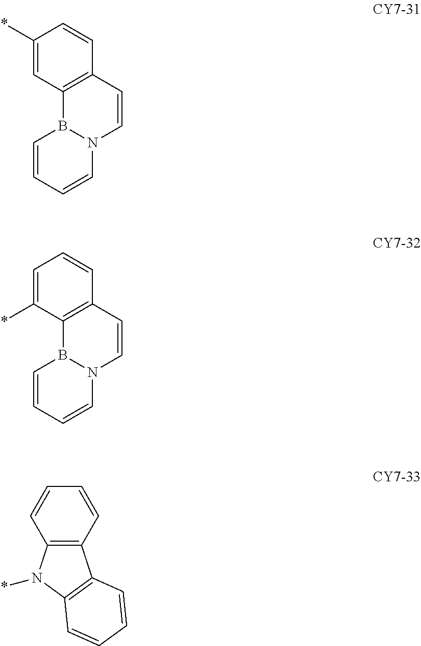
C1(*)=CC2=C(C=C1)C=CN1B2C=CC=C1.C1=C(*)C2=C(C=C1)C=CN1B2C=CC=C1.C12=C(C=CC=C1)C1=C(N2*)C=CC=C1
